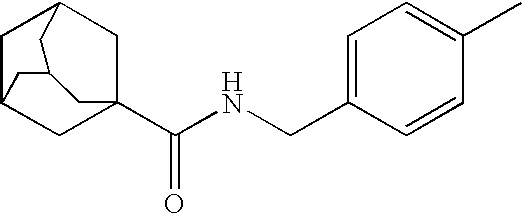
C1C2CC3(C(NCC4=CC=C(C)C=C4)=O)CC1CC(C2)C3
